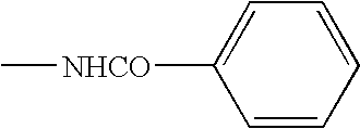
C1([NHCO]C)=CC=CC=C1
